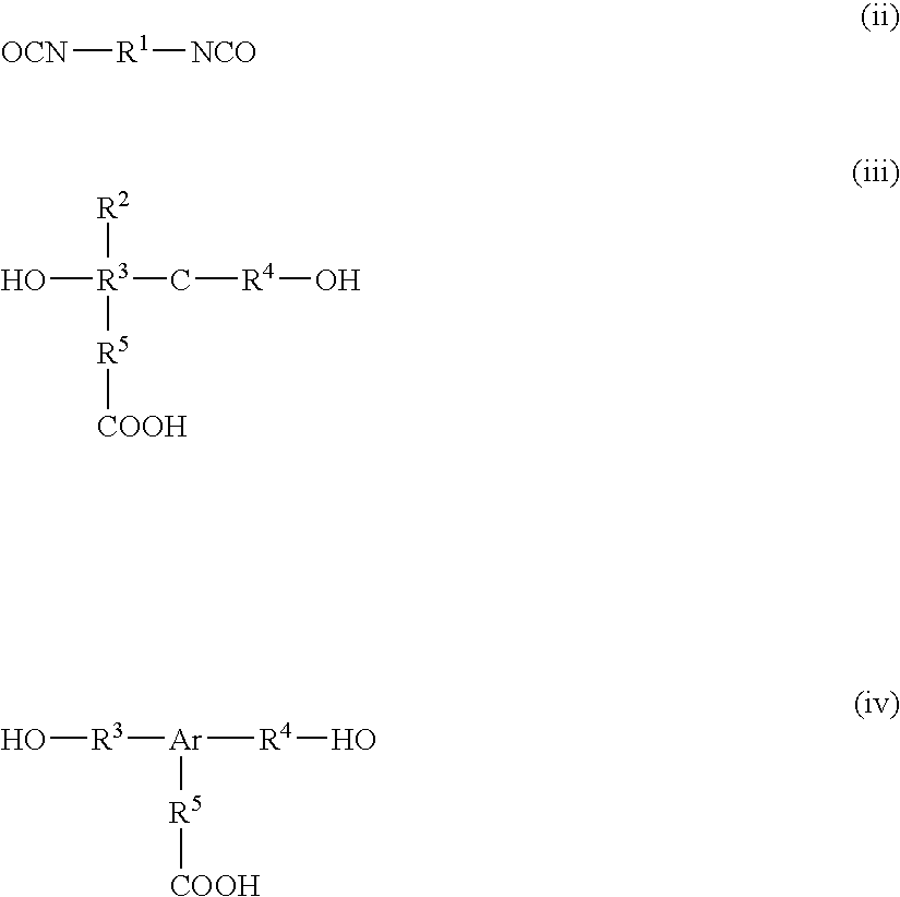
[OCN][R1][NCO].[R3](C[R4]O)(O)([R2])[R5][COOH].[R3]([Ar]([R4]O)[R5][COOH])O
